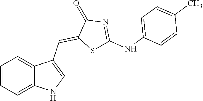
C1=CC=C2C(=C1)C(C=C1SC(NC3=CC=C(C)C=C3)=NC1=O)=CN2
